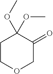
C1COCC(=O)C1(OC)OC
